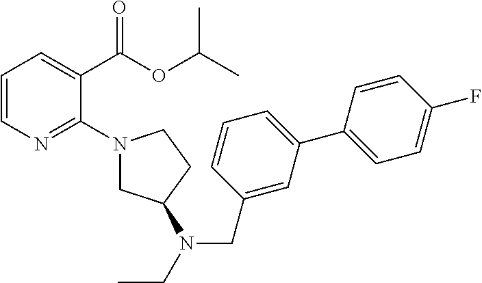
C1=CN=C(N2CC(N(CC)CC3=CC(C4=CC=C(F)C=C4)=CC=C3)CC2)C(C(OC(C)C)=O)=C1
